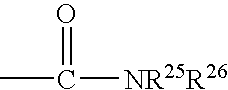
CC([NR25R26])=O
